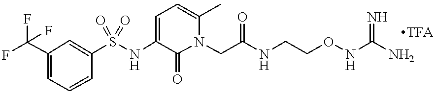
S(NC1=CC=C(C)N(CC(NCCONC(N)=N)=O)C1=O)(=O)(=O)C1=CC(C(F)(F)F)=CC=C1.[TFA]
